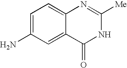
C1=C(N)C=C2C(=C1)N=C([Me])NC2=O
